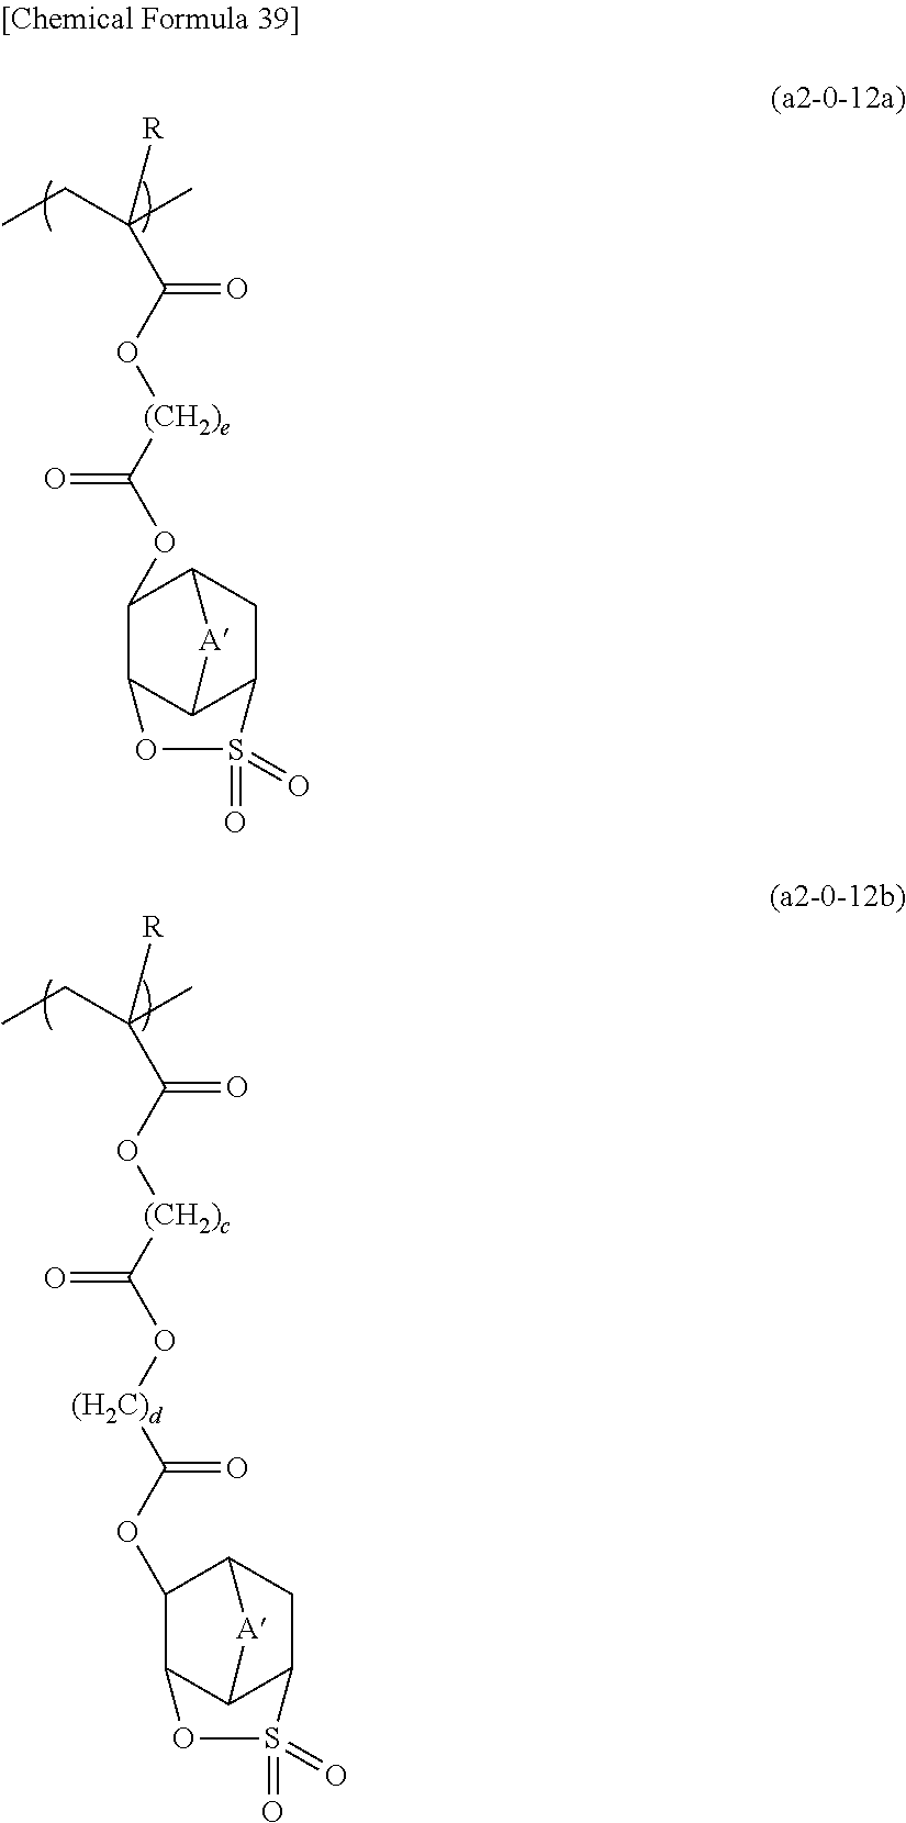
CCC(C)([R])C(O[(CH2)e]C(OC1C2C3C(CC1[A]3)S(=O)(=O)O2)=O)=O.CCC(C)([R])C(O[(CH2)c]C(O[(H2C)d]C(OC1C2C3C(CC1[A]3)S(=O)(=O)O2)=O)=O)=O
